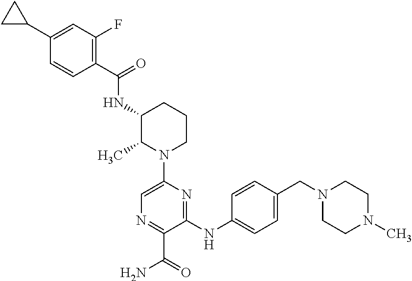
N(C1C(C)N(C2=CN=C(C(=O)N)C(NC3=CC=C(CN4CCN(C)CC4)C=C3)=N2)CCC1)C(C1=C(F)C=C(C2CC2)C=C1)=O
